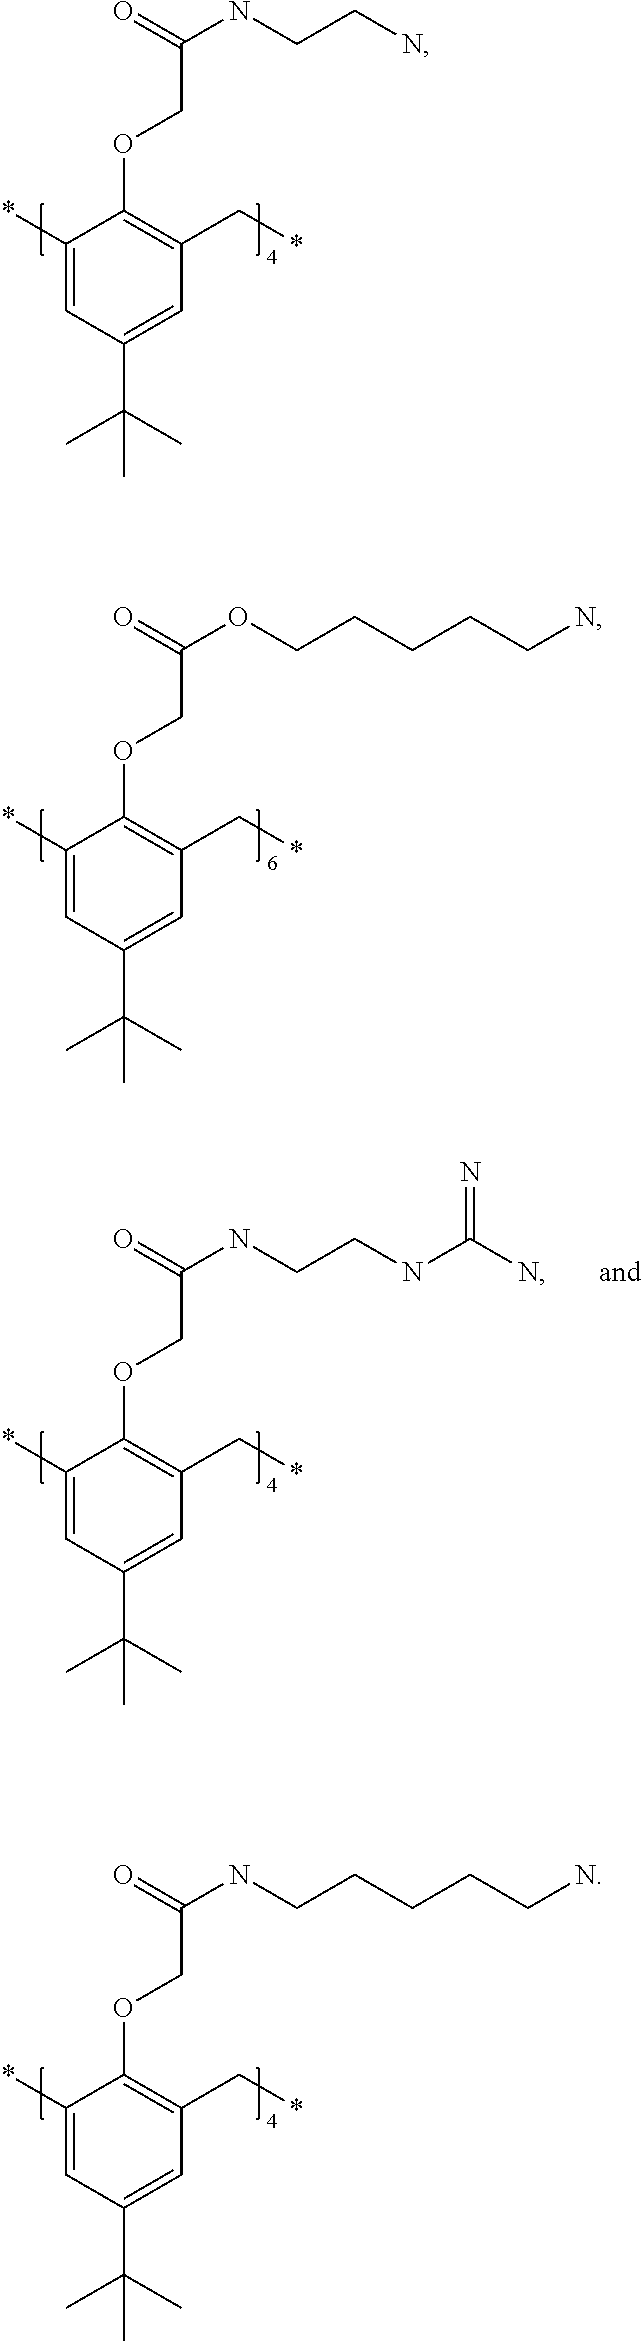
C1(*)=CC(C(C)(C)C)=CC(C*)=C1OCC(NCCN)=O.C1(*)=CC(C(C)(C)C)=CC(C*)=C1OCC(OCCCCCN)=O.C1(*)=CC(C(C)(C)C)=CC(C*)=C1OCC(NCCCCCN)=O.C1(*)=CC(C(C)(C)C)=CC(C*)=C1OCC(NCCNC(N)=N)=O
